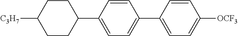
C1([C3H7])CCC(C2=CC=C(C3=CC=C([OCF3])C=C3)C=C2)CC1
